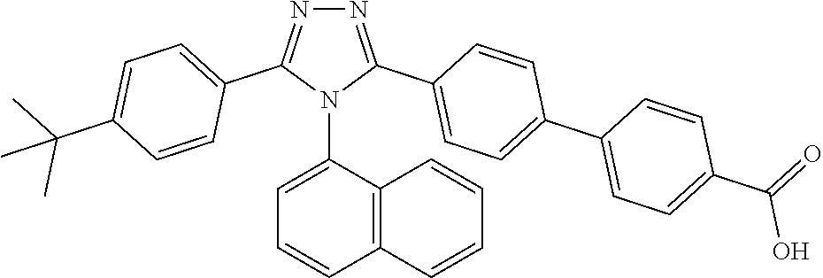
N1=C(C2=CC=C(C3=CC=C(C(=O)O)C=C3)C=C2)N(C2=CC=CC3=C2C=CC=C3)C(C2=CC=C(C(C)(C)C)C=C2)=N1
